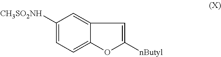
C1([CH3SO2NH])=CC=C2C(=C1)C=C([nButyl])O2
